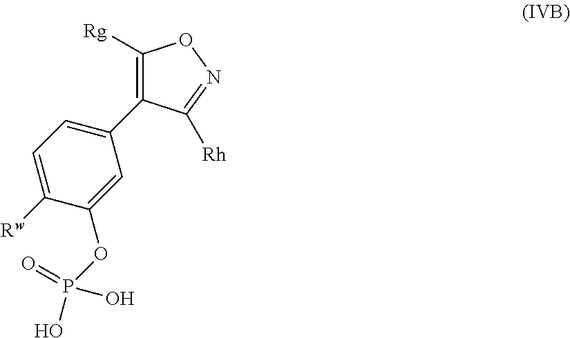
C1=C([Rw])C(OP(O)(=O)O)=CC(C2=C([Rg])ON=C2[Rh])=C1
